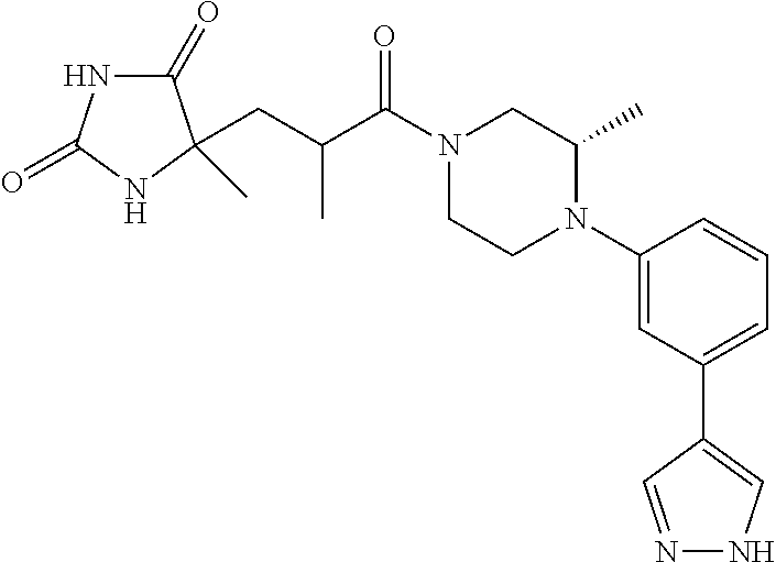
C1(=O)NC(=O)NC1(C)CC(C(N1CCN(C2=CC(C3=CNN=C3)=CC=C2)C(C)C1)=O)C
